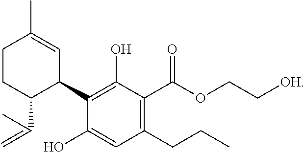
C1CC(C(=C)C)C(C2=C(O)C(C(OCC[OH])=O)=C(CCC)C=C2O)C=C1C
